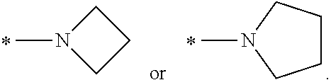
N1(C)CCC1.N1(C)CCCC1
